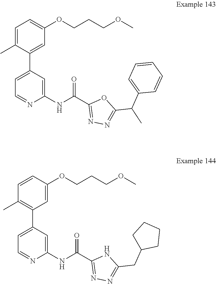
C1=C(C)C(C2=CC=NC(NC(C3=NN=C(C(C4=CC=CC=C4)C)O3)=O)=C2)=CC(OCCCOC)=C1.C1=CC(OCCCOC)=CC(C2=CC=NC(NC(C3=NN=C(CC4CCCC4)N3)=O)=C2)=C1C
